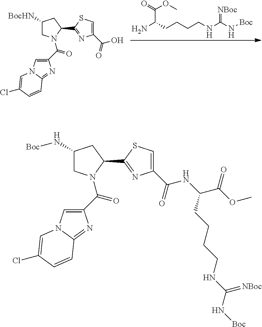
C(C(=O)OC)(CCCCNC(N[Boc])=[NBoc])N.C1([BocHN])CN(C(C2=CN3C(=N2)C=CC(Cl)=C3)=O)C(C2=NC(C(=O)O)=CS2)C1.C1(N[Boc])CN(C(C2=CN3C(=N2)C=CC(Cl)=C3)=O)C(C2=NC(C(=O)NC(C(OC)=O)CCCCNC(N[Boc])=[NBoc])=CS2)C1
